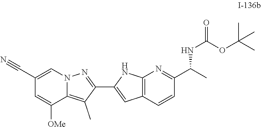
O(C(C)(C)C)C(NC(C1=NC2=C(C=C(C3=NN4C=C(C#N)C=C([OMe])C4=C3C)N2)C=C1)C)=O
